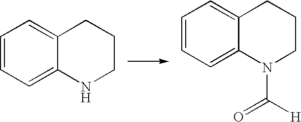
C1=CC=C2C(=C1)CCCN2.C1=CC=C2C(=C1)CCCN2C(=O)[H]
